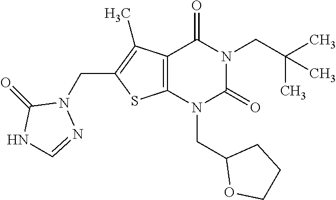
C12=C(N(CC3OCCC3)C(=O)N(CC(C)(C)C)C1=O)SC(CN1C(=O)NC=N1)=C2C
